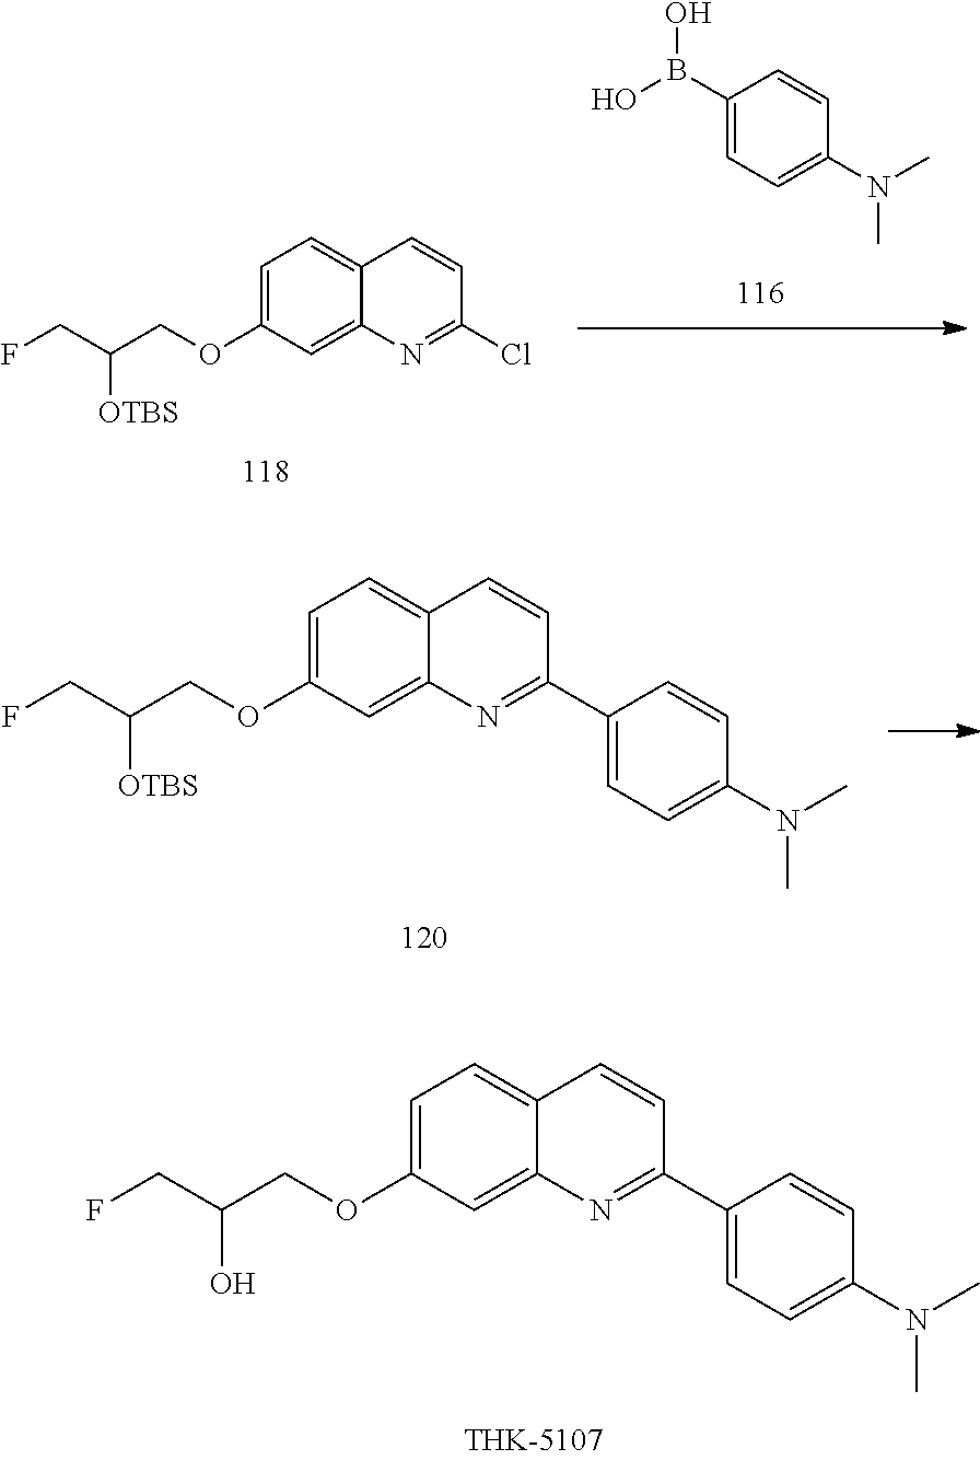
C1(B(O)O)=CC=C(N(C)C)C=C1.C1=C(OCC(CF)[OTBS])C=C2C(=C1)C=CC(Cl)=N2.C1=C(OCC(CF)[OTBS])C=C2C(=C1)C=CC(C1=CC=C(N(C)C)C=C1)=N2.C1=C(OCC(CF)O)C=C2C(=C1)C=CC(C1=CC=C(N(C)C)C=C1)=N2
